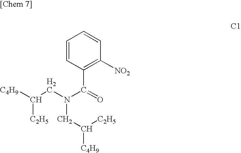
C1=CC(C(=O)N(CC([C4H9])[C2H5])CC([C2H5])[C4H9])=C([NO2])C=C1
